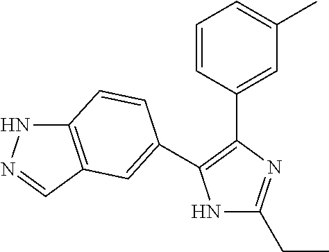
N1C(CC)=NC(C2=CC(C)=CC=C2)=C1C1=CC2=C(NN=C2)C=C1
